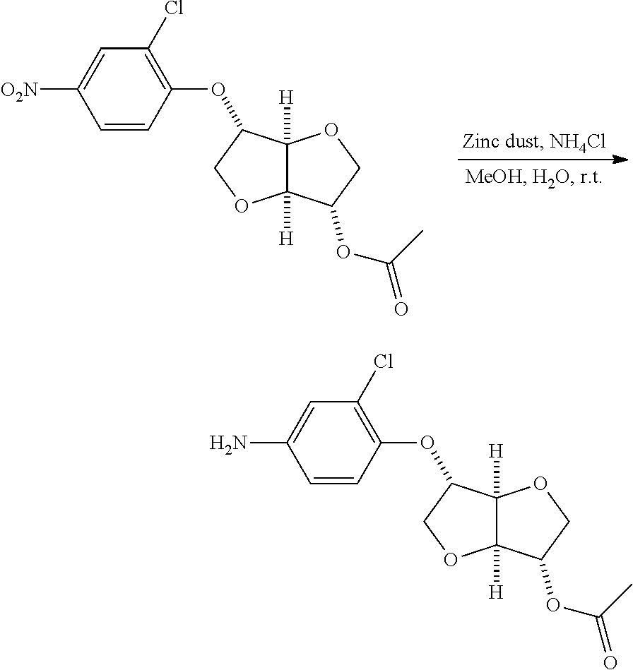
C1=C([O2N])C=CC(OC2C3([H])C([H])(OC2)C(OC(=O)C)CO3)=C1Cl.C1=C(N)C=CC(OC2C3([H])C([H])(OC2)C(OC(=O)C)CO3)=C1Cl
